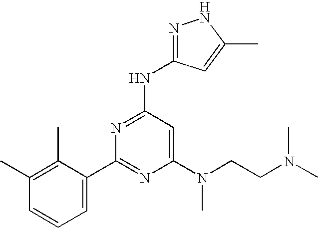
N(C1=NC(C2=CC=CC(C)=C2C)=NC(N(C)CCN(C)C)=C1)C1=NNC(C)=C1
